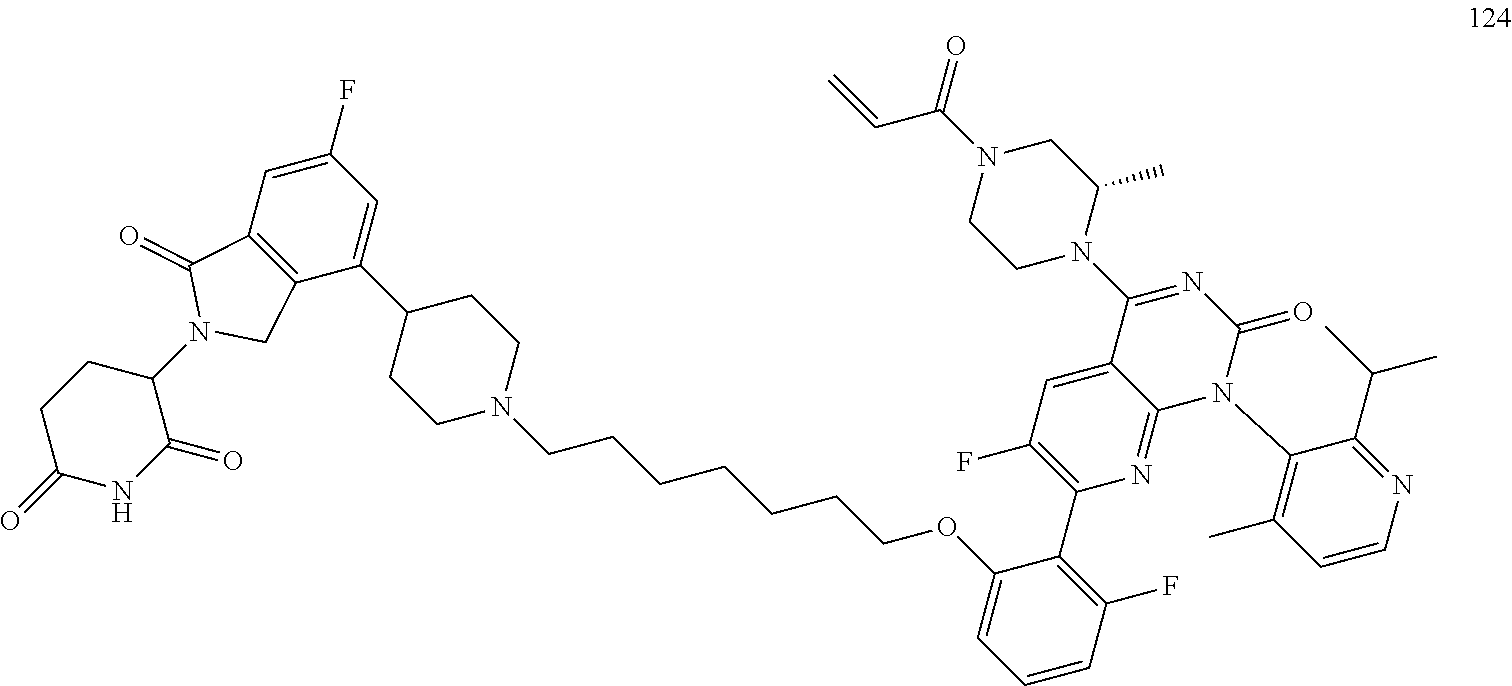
C1(F)=CC2=C(C(C3CCN(CCCCCCCOC4=CC=CC(F)=C4C4=C(F)C=C5C(=N4)N(C4=C(C)C=CN=C4C(C)C)C(=O)N=C5N4C(C)CN(C(C=C)=O)CC4)CC3)=C1)CN(C1CCC(=O)NC1=O)C2=O
